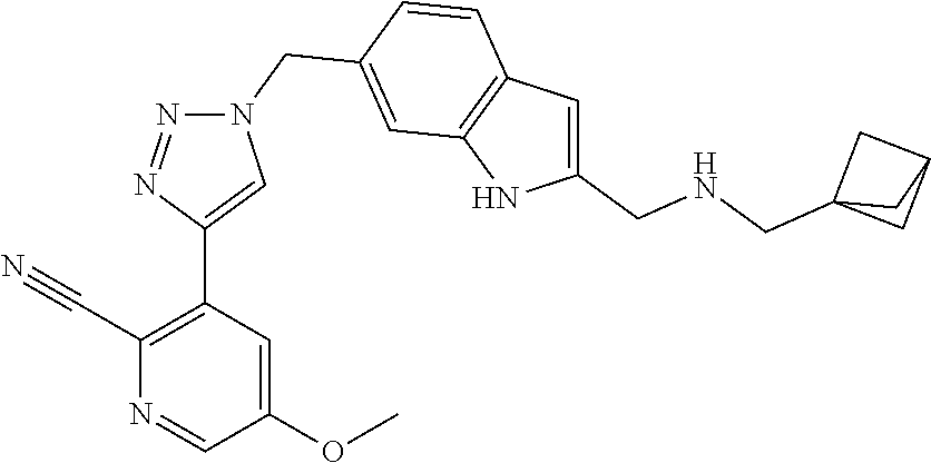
C1(C#N)=C(C2=CN(CC3=CC4=C(C=C3)C=C(CNCC35CC(C3)C5)N4)N=N2)C=C(OC)C=N1
